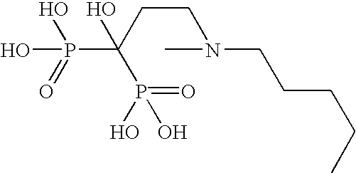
P(O)(O)(=O)C(O)(CCN(C)CCCCC)P(O)(O)=O
